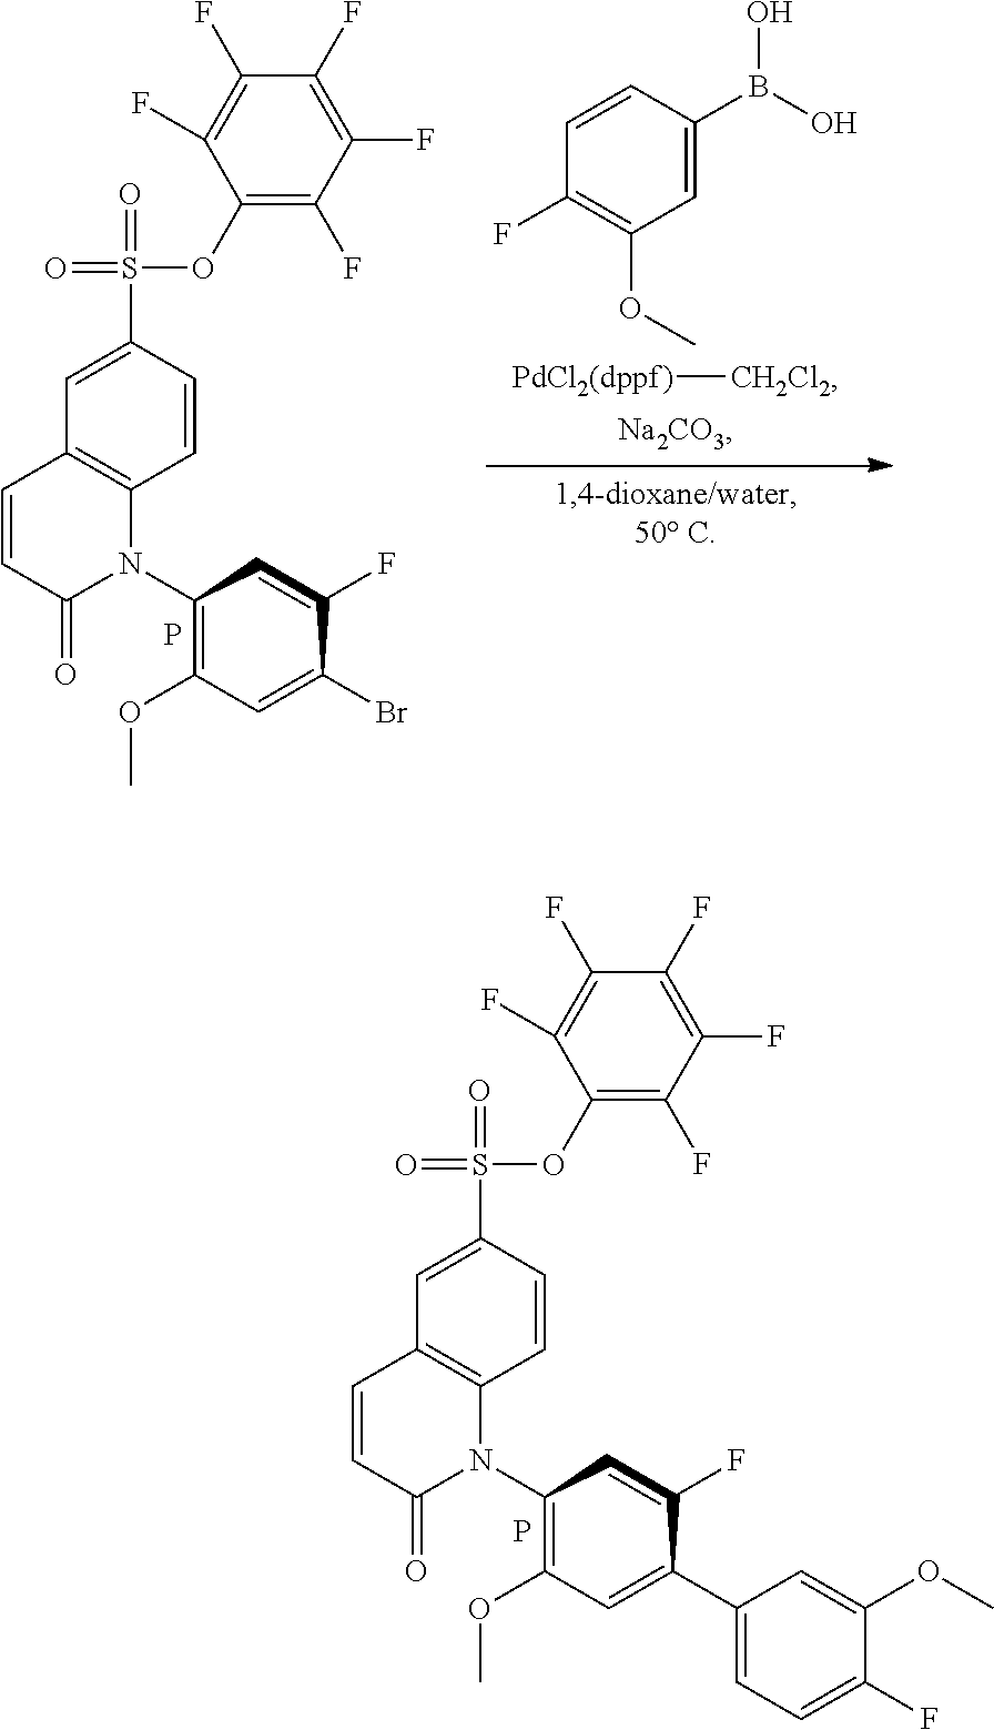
C1(S(OC2=C(F)C(F)=C(F)C(F)=C2F)(=O)=O)=CC2=C(C=C1)N(C1=C(OC)C=C(C3=CC=C(F)C(OC)=C3)C(F)=C1)C(=O)C=C2.P.C1(S(OC2=C(F)C(F)=C(F)C(F)=C2F)(=O)=O)=CC2=C(C=C1)N(C1=C(OC)C=C(Br)C(F)=C1)C(=O)C=C2.P.C1=CC(F)=C(OC)C=C1B(O)O.[PdCl2(dppf)][CH2Cl2]
